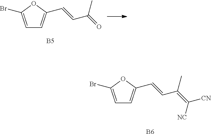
C1=C(Br)OC(C=CC(=O)C)=C1.[B5].C1=C(Br)OC(C=CC(=C([CN])[NC])C)=C1.[B6]
